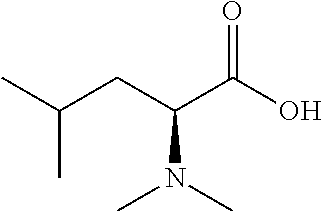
OC(C(CC(C)C)N(C)C)=O
